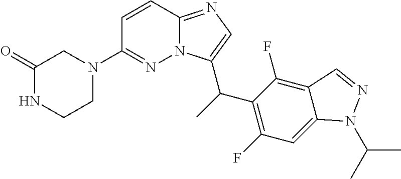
C1(=O)NCCN(C2=NN3C(=NC=C3C(C3=C(F)C=C4C(=C3F)C=NN4C(C)C)C)C=C2)C1
